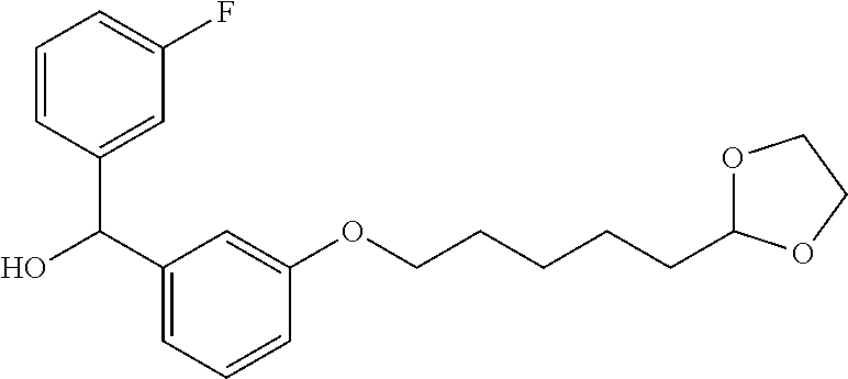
C1(C(O)C2=CC(F)=CC=C2)=CC=CC(OCCCCCC2OCCO2)=C1
